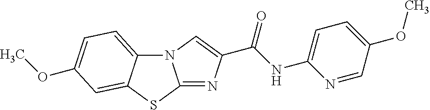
N12C3=CC=C(OC)C=C3SC1=NC(C(NC1=CC=C(OC)C=N1)=O)=C2
